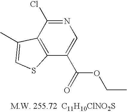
C12=C(C(Cl)=NC=C1C(=O)OCC)C(C)=CS2
